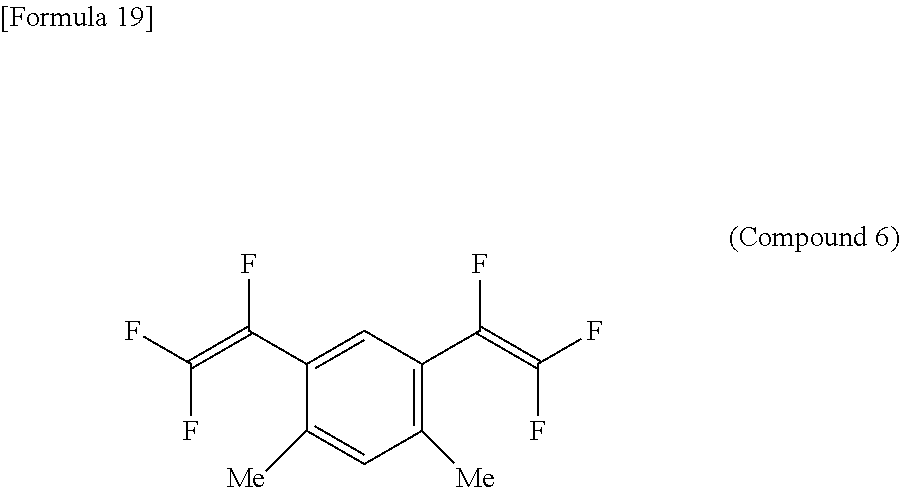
C1(C(=C(F)F)F)=CC(C(=C(F)F)F)=C([Me])C=C1[Me]
